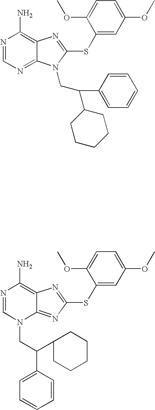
N1=CN(CC(C2=CC=CC=C2)C2CCCCC2)C2=NC(SC3=CC(OC)=CC=C3OC)=NC2=C1N.N1=CN=C2C(=C1N)N=C(SC1=CC(OC)=CC=C1OC)N2CC(C1CCCCC1)C1=CC=CC=C1
